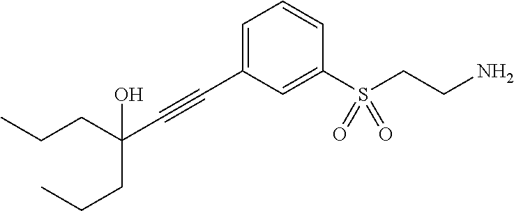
C(C#CC1=CC=CC(S(CCN)(=O)=O)=C1)(CCC)(CCC)O
